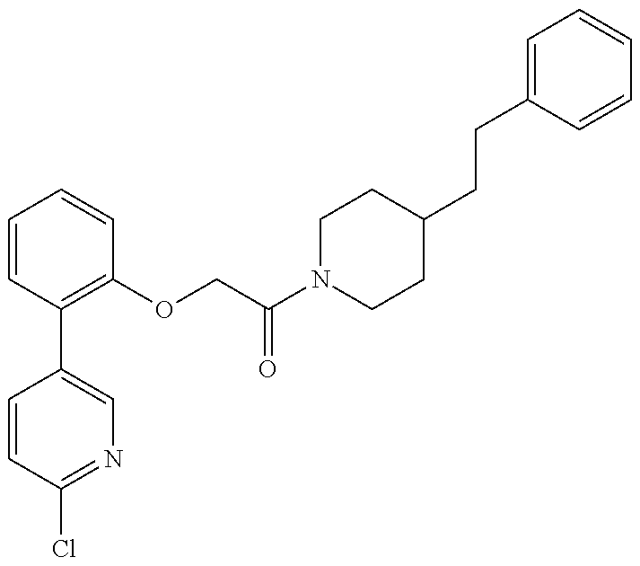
C1=CC(Cl)=NC=C1C1=C(OCC(N2CCC(CCC3=CC=CC=C3)CC2)=O)C=CC=C1
